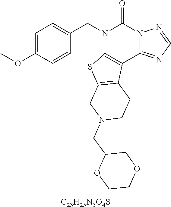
C1=C(OC)C=CC(CN2C3=C(C4=NC=NN4C2=O)C2=C(S3)CN(CC3OCCOC3)CC2)=C1.[C23H25N5O4S]
